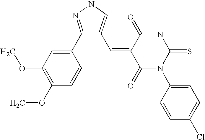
C1(C2=CC(OC)=C(OC)C=C2)=NNC=C1C=C1C(=O)N(C2=CC=C(Cl)C=C2)C(=S)NC1=O
